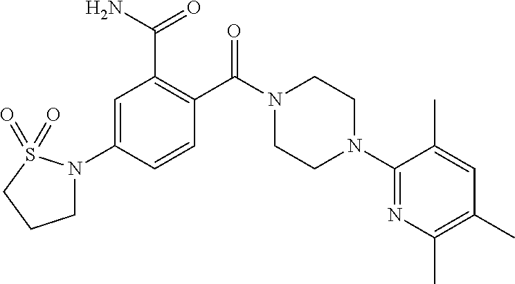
C1=C(N2CCCS2(=O)=O)C=CC(C(N2CCN(C3=NC(C)=C(C)C=C3C)CC2)=O)=C1C(N)=O
